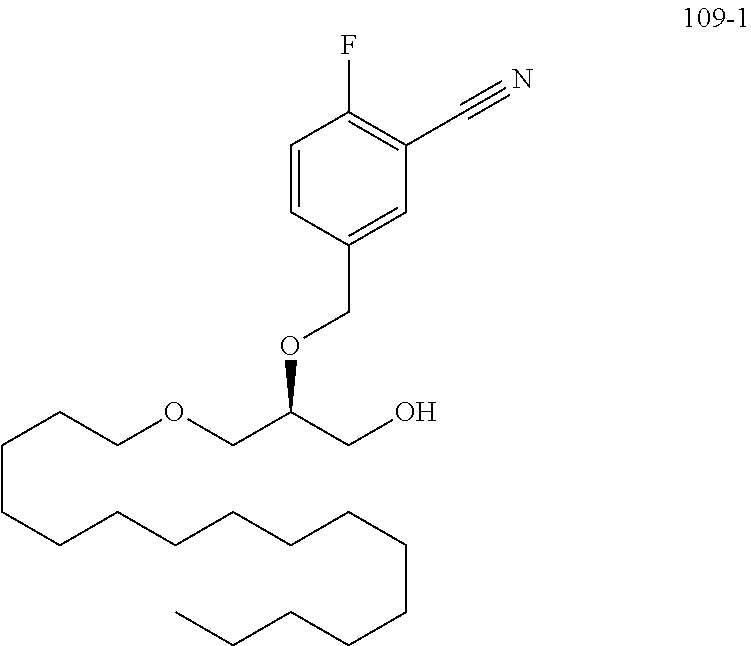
C(CCCCCCCCCCCCC)CCOCC(CO)OCC1=CC(C#N)=C(F)C=C1
